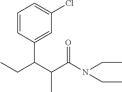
C1=CC(C(C(C(N(CC)CC)=O)C)CC)=CC(Cl)=C1
